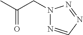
N1(CC(C)=O)N=CN=N1
